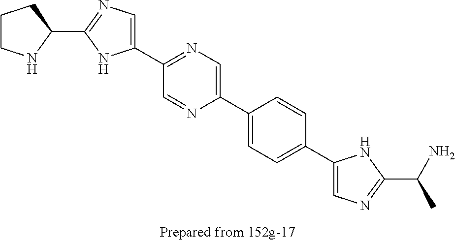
C1CNC(C2=NC=C(C3=NC=C(C4=CC=C(C5=CN=C(C(N)C)N5)C=C4)N=C3)N2)C1
